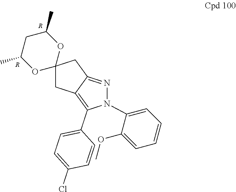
N1(C2=CC=CC=C2OC)N=C2C(=C1C1=CC=C(Cl)C=C1)CC1(C2)OC(C)CC(C)O1.[R].[R]
